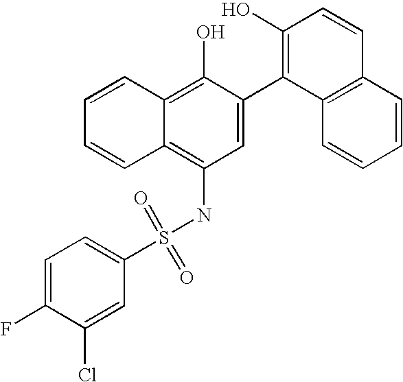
S(NC1=C2C(=C(O)C(C3=C(O)C=CC4=C3C=CC=C4)=C1)C=CC=C2)(=O)(=O)C1=CC=C(F)C(Cl)=C1
